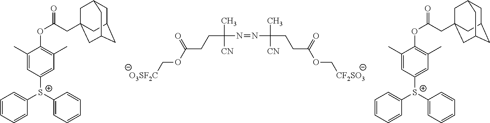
[O3SF2C]COC(CCC(N=NC(C)(CCC(OC[CF2SO3])=O)[CN])(C)[CN])=O.C1=CC=CC([S+](C2=CC(C)=C(OC(CC34CC5CC(CC(C3)C5)C4)=O)C(C)=C2)C2=CC=CC=C2)=C1.C1=CC=CC([S+](C2=CC(C)=C(OC(CC34CC5CC(CC(C3)C5)C4)=O)C(C)=C2)C2=CC=CC=C2)=C1
